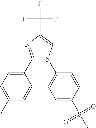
C1(C2=CC=C(C)C=C2)=NC(C(F)(F)F)=CN1C1=CC=C(S(C)(=O)=O)C=C1
